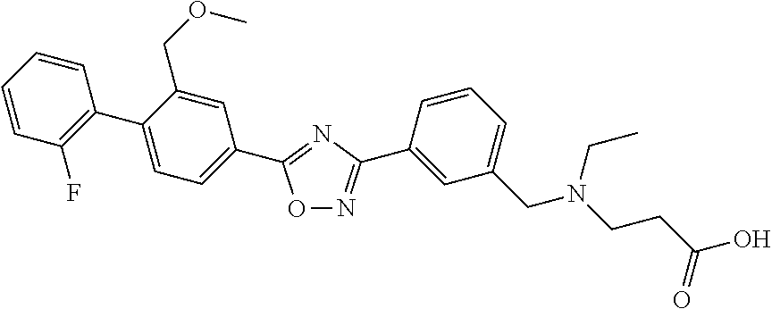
C1=CC(F)=C(C2=CC=C(C3=NC(C4=CC(CN(CCC(O)=O)CC)=CC=C4)=NO3)C=C2COC)C=C1
